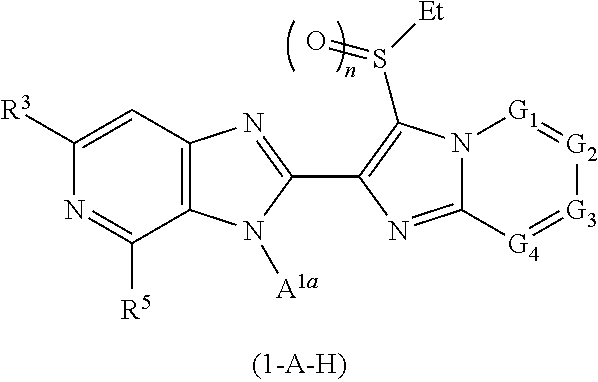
N12C(=NC(C3=NC4=C(N3[A1a])C([R5])=NC([R3])=C4)=C1S([Et])=O)[G4]=[G3][G2]=[G1]2
